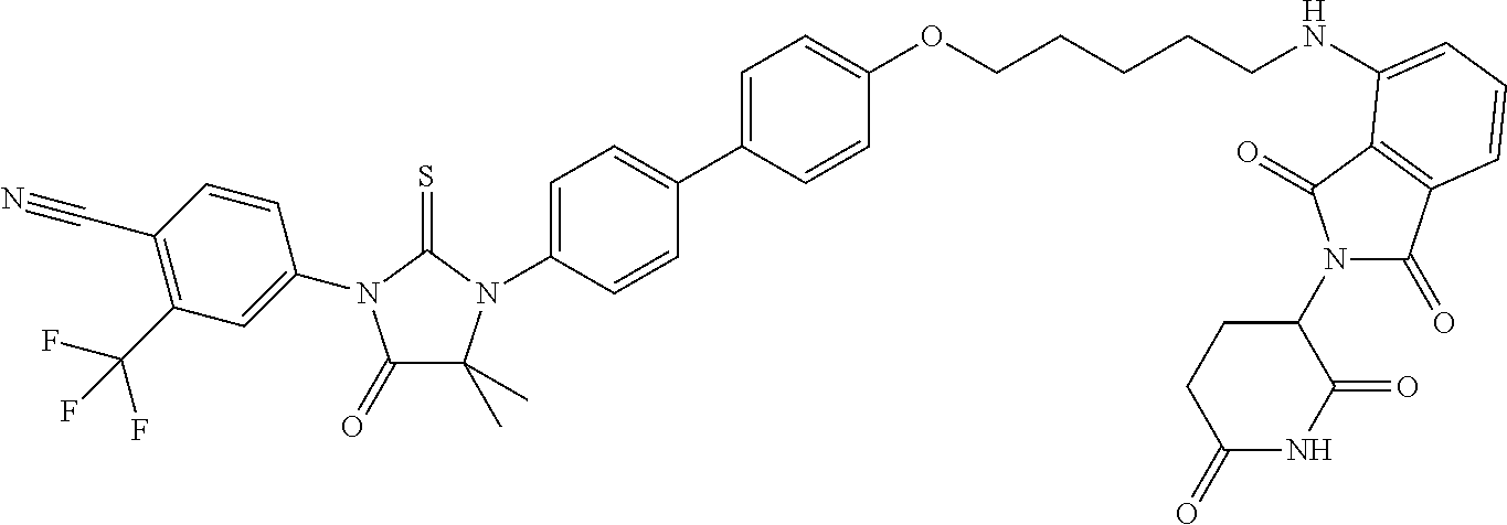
C1(C)(C)C(=O)N(C2=CC(C(F)(F)F)=C(C#N)C=C2)C(=S)N1C1=CC=C(C2=CC=C(OCCCCCNC3=CC=CC4=C3C(=O)N(C3CCC(=O)NC3=O)C4=O)C=C2)C=C1
